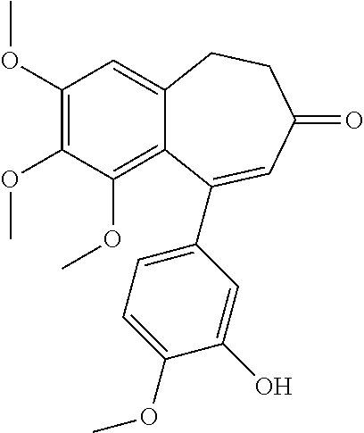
C1(OC)=C(OC)C(OC)=C2C(=C1)CCC(=O)C=C2C1=CC=C(OC)C(O)=C1
